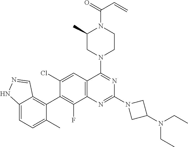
C12=CC=C(C)C(C3=C(F)C4=C(C=C3Cl)C(N3CCN(C(=O)C=C)C(C)C3)=NC(N3CC(N(CC)CC)C3)=N4)=C1C=NN2
